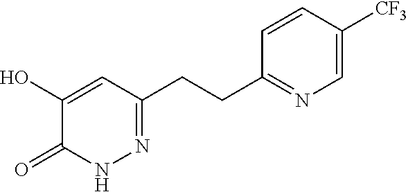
C1(O)=CC(CCC2=NC=C([CF3])C=C2)=NNC1=O
